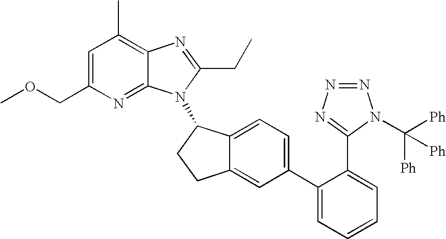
C1=C(COC)N=C2C(=C1C)N=C(CC)N2C1C2=CC=C(C3=CC=CC=C3C3=NN=NN3C([Ph])([Ph])[Ph])C=C2CC1
